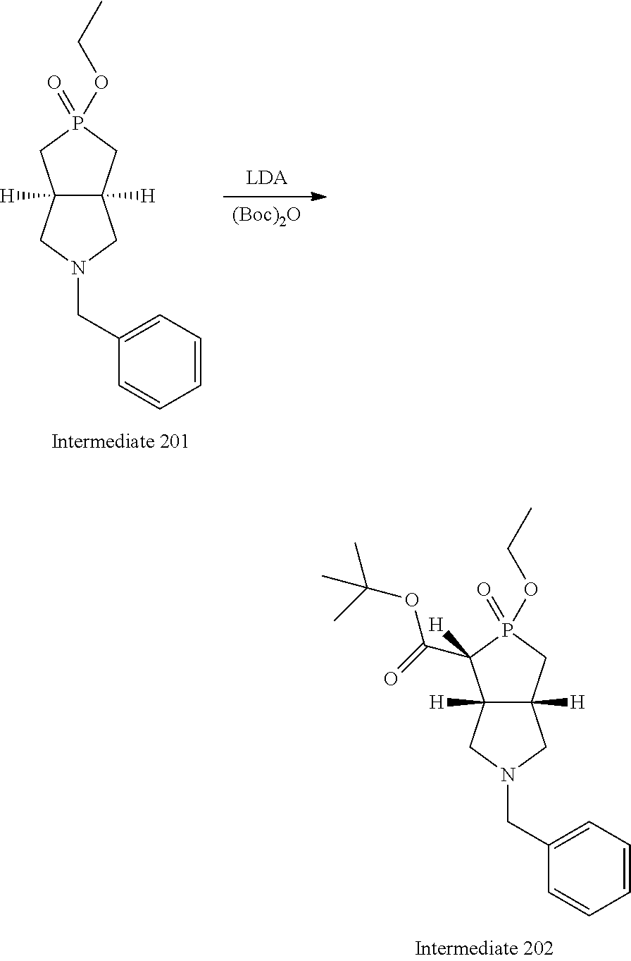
C12([H])C([H])(CP(=O)(OCC)C1([H])C(=O)OC(C)(C)C)CN(CC1=CC=CC=C1)C2.C12([H])C([H])(CP(=O)(OCC)C1)CN(CC1=CC=CC=C1)C2.[(Boc)2O]
